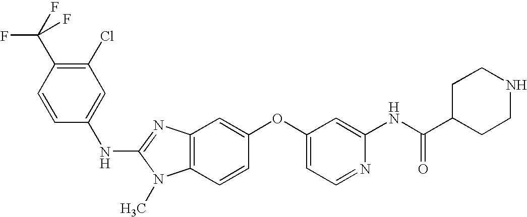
C1(Cl)=C(C(F)(F)F)C=CC(NC2=NC3=C(N2C)C=CC(OC2=CC=NC(NC(C4CCNCC4)=O)=C2)=C3)=C1
